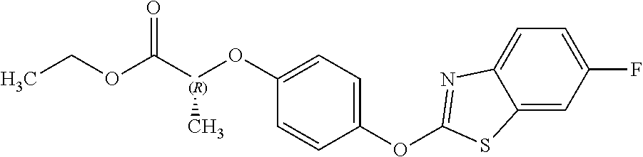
C1(OC2=NC3=CC=C(F)C=C3S2)=CC=C(O[(R)](C(OCC)=O)C)C=C1
